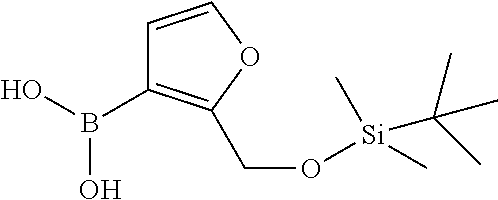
B(O)(O)C1=C(CO[Si](C)(C)C(C)(C)C)OC=C1
